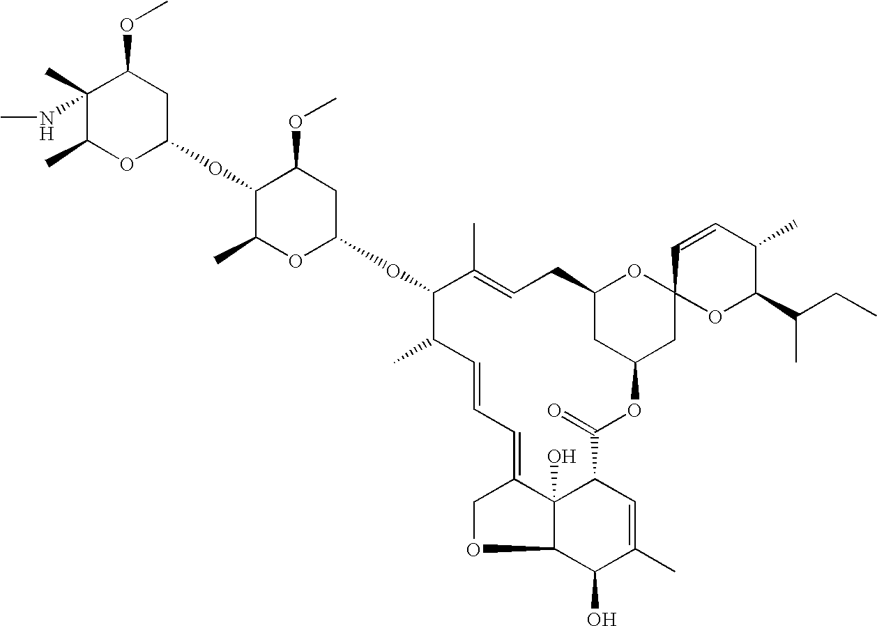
C1(NC)(C)C(C)OC(OC2C(C)OC(OC3C(C)C=CC=C4C5(O)C(OC4)C(O)C(C)=CC5C(=O)OC4CC(CC=C3C)OC3(C4)OC(C(CC)C)C(C)C=C3)CC2OC)CC1OC
